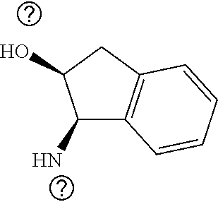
C1(N)C2=C(CC1O)C=CC=C2
